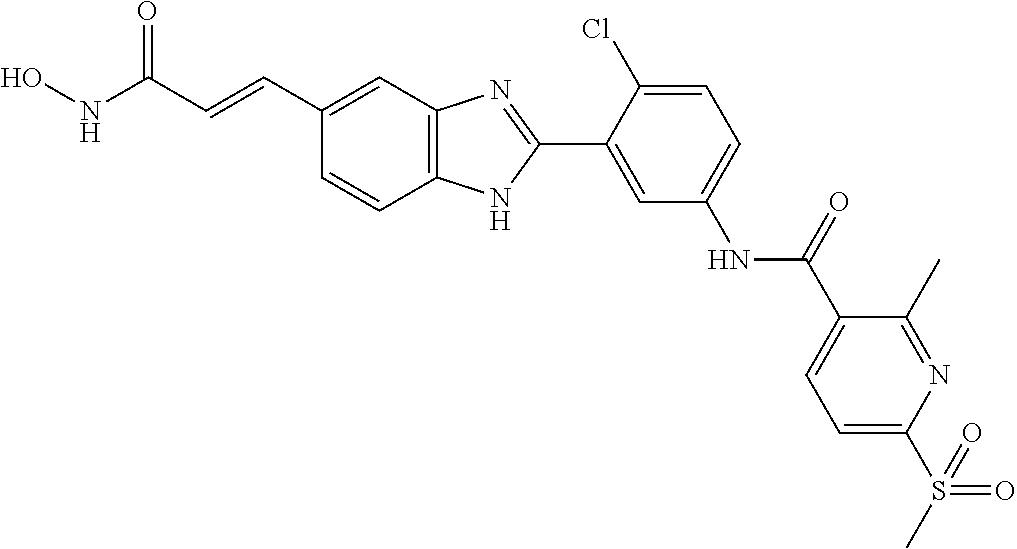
C1(C2=CC(NC(C3=CC=C(S(C)(=O)=O)N=C3C)=O)=CC=C2Cl)=NC2=C(N1)C=CC(C=CC(NO)=O)=C2
